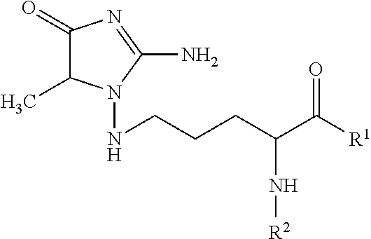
C1(=O)C(C)N(NCCCC(C([R1])=O)N[R2])C(N)=N1
